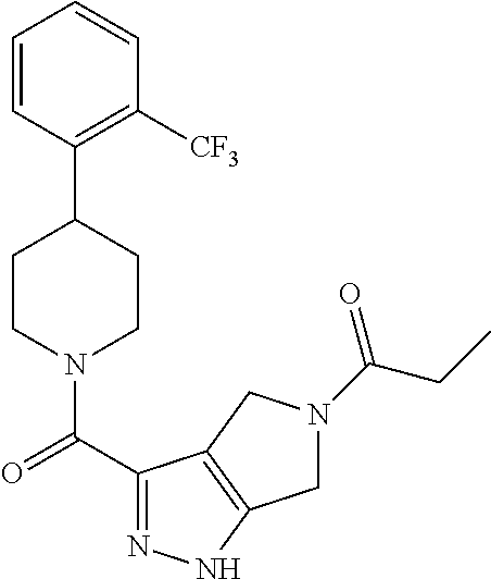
C1CN(C(C2=NNC3=C2CN(C(CC)=O)C3)=O)CCC1C1=C([CF3])C=CC=C1
